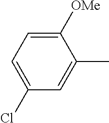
C1(Cl)=CC=C([OMe])C(C)=C1
